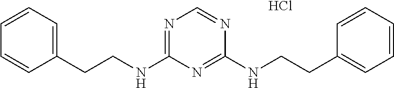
Cl.C(NC1=NC(NCCC2=CC=CC=C2)=NC=N1)CC1=CC=CC=C1
